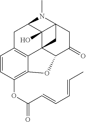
C12(O)C34C5C(=O)CC1(N(C)C2CC1=C3C(=C(OC(=O)C=CC=CC)C=C1)O5)C4
